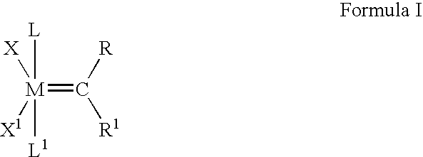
[L][M](=C([R])[R1])([L1])([X1])[X]
